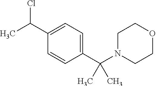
O1CCN(C(C2=CC=C(C(C)Cl)C=C2)(C)C)CC1
